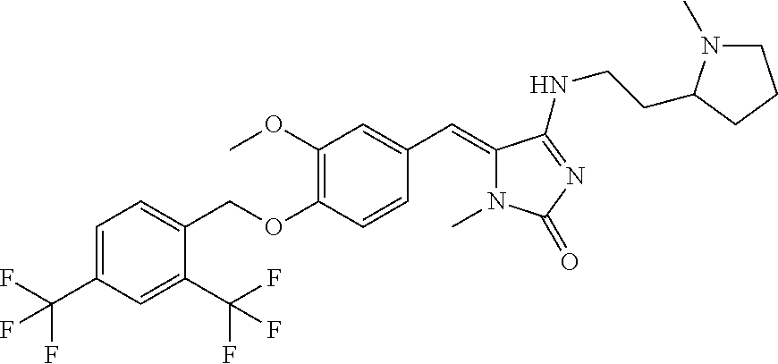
C1=C(C(F)(F)F)C=C(C(F)(F)F)C(COC2=C(OC)C=C(C=C3N(C)C(=O)N=C3NCCC3N(C)CCC3)C=C2)=C1
